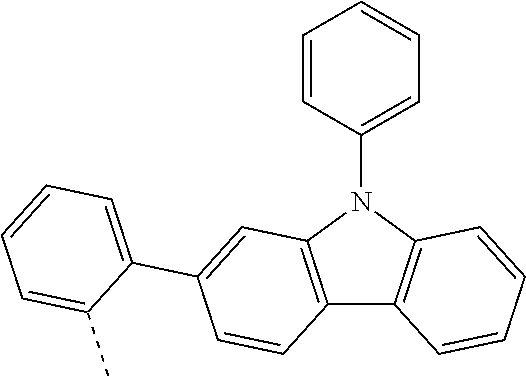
C12=C(N(C3=CC=CC=C3)C3=C1C=CC=C3)C=C(C1=CC=CC=C1C)C=C2
